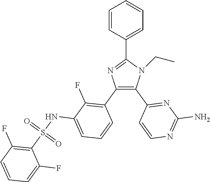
C1=C(C2=NC(C3=C(F)C(NS(C4=C(F)C=CC=C4F)(=O)=O)=CC=C3)=C(C3=NC(N)=NC=C3)N2CC)C=CC=C1
